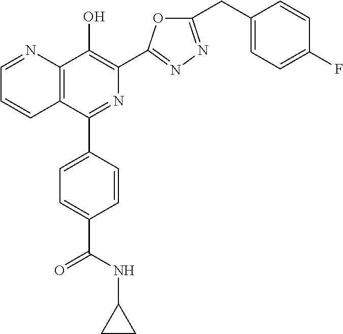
C1=NC2=C(C=C1)C(C1=CC=C(C(NC3CC3)=O)C=C1)=NC(C1=NN=C(CC3=CC=C(F)C=C3)O1)=C2O
